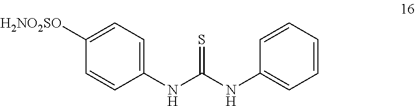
C1([H2NO2SO])=CC=C(NC(NC2=CC=CC=C2)=S)C=C1
